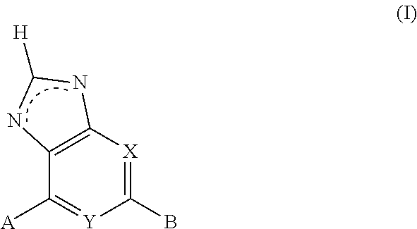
C1(B)=[X]C2=C(C([A])=[Y]1)NC([H])N2
